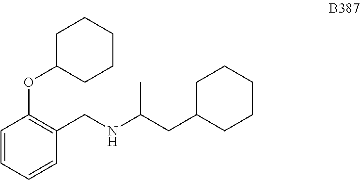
C1=CC=CC(CNC(CC2CCCCC2)C)=C1OC1CCCCC1
